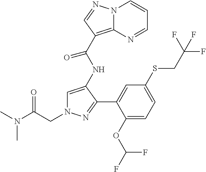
C1=C(NC(C2=C3N(C=CC=N3)N=C2)=O)C(C2=CC(SCC(F)(F)F)=CC=C2OC(F)F)=NN1CC(N(C)C)=O
